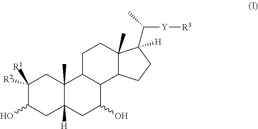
C1([R2])([R1])C(O)CC2([H])C(C)(C1)C1C(C(O)C2)C2C(C)(CC1)C(C([Y][R3])C)([H])CC2
